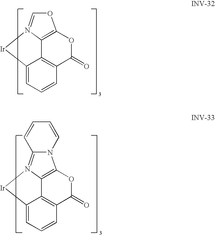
C12=C3C4=C(C(=O)O1)C=CC=C4[Ir]N3=CO2.C12=C3C4=C(C(=O)O1)C=CC=C4[Ir]N3=C1N2C=CC=C1
